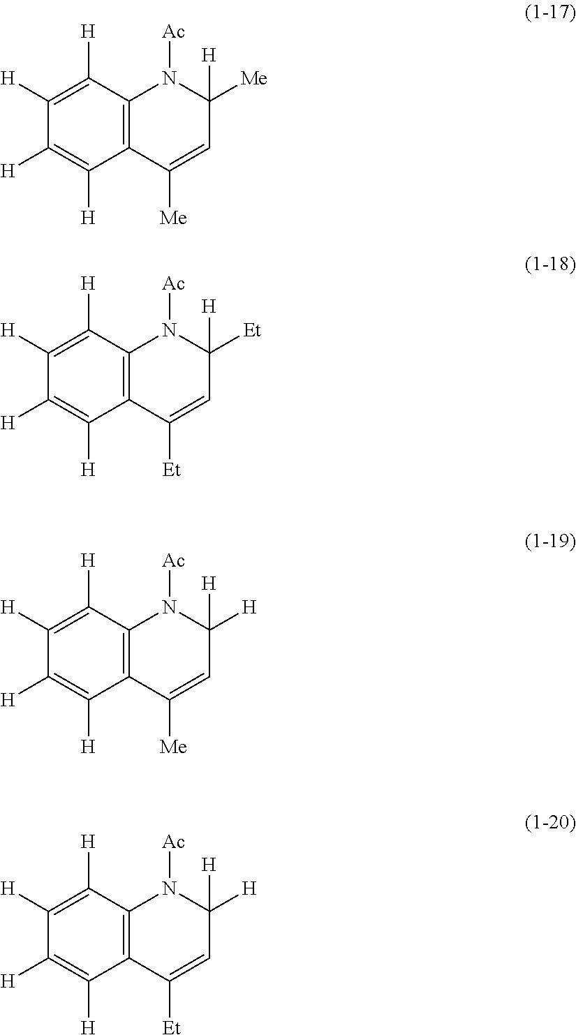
C1([H])=C([H])C2=C(C([H])=C1[H])N([Ac])C([H])([Me])C=C2[Me].C1([H])=C([H])C2=C(C([H])=C1[H])N([Ac])C([H])([Et])C=C2[Et].C1([H])=C([H])C2=C(C([H])=C1[H])N([Ac])C([H])([H])C=C2[Me].C1([H])=C([H])C2=C(C([H])=C1[H])N([Ac])C([H])([H])C=C2[Et]
